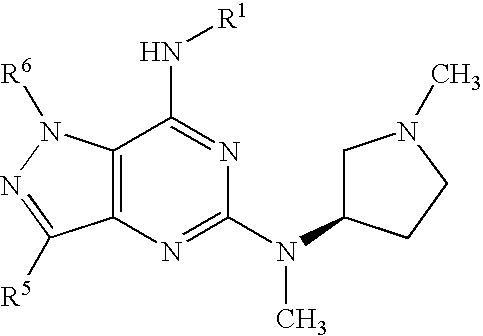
C12=C(N=C(N(C)C3CN(C)CC3)N=C1N[R1])C([R5])=NN2[R6]
